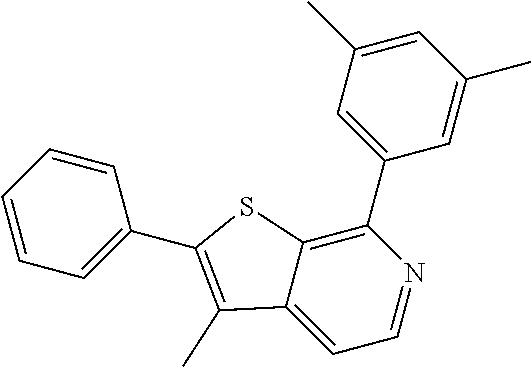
C1(C2=CC(C)=CC(C)=C2)=C2C(=CC=N1)C(C)=C(C1=CC=CC=C1)S2
